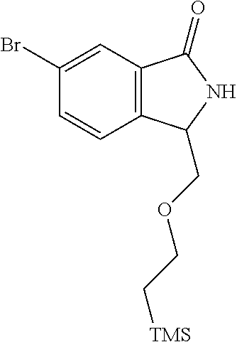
C1=CC(Br)=CC2=C1C(COCC[TMS])NC2=O
